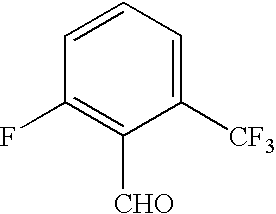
C1([CF3])=CC=CC(F)=C1[CHO]
